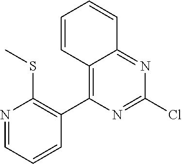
C12=C(C3=C(SC)N=CC=C3)N=C(Cl)N=C1C=CC=C2
